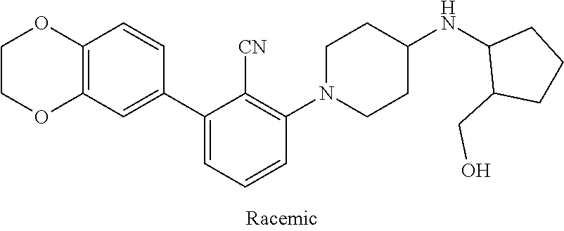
C1COC2=C(O1)C=CC(C1=CC=CC(N3CCC(NC4C(CO)CCC4)CC3)=C1[CN])=C2
